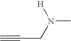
N(C)(CC#C)[H]
